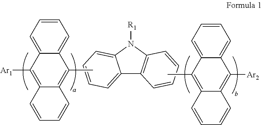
C1=CC=C2C(=C1)C(C)=C1C(=C2[Ar1])C=CC=C1.C12=C(C)C3=CC=CC=C3C([Ar2])=C1C=CC=C2.C12=CC=CC=C1N([R1])C1=C2C=CC=C1
